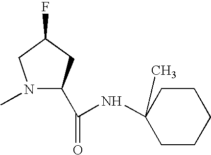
N1(C)C(C(=O)NC2(C)CCCCC2)CC(F)C1
